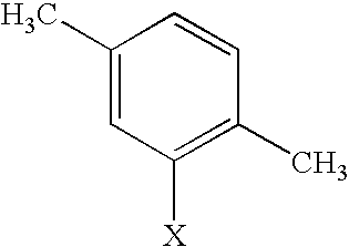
C1(C)=CC([X])=C(C)C=C1
